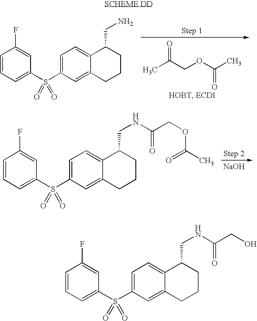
CC(COC(C)=O)=O.C1=CC=C(S(C2=CC=C3C(=C2)CCCC3CN)(=O)=O)C=C1F.[NaOH].C1=CC=C(S(C2=CC=C3C(=C2)CCCC3CNC(COC(=O)C)=O)(=O)=O)C=C1F.C1=CC=C(S(C2=CC=C3C(=C2)CCCC3CNC(CO)=O)(=O)=O)C=C1F
